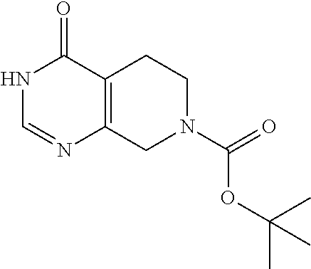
N1C=NC2=C(C1=O)CCN(C(OC(C)(C)C)=O)C2
